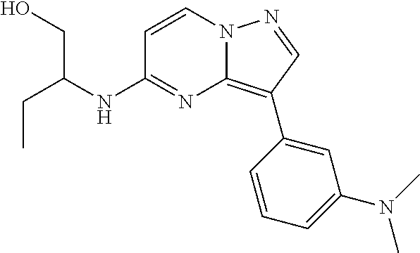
CCC(CO)NC1=NC2=C(C3=CC(N(C)C)=CC=C3)C=NN2C=C1
